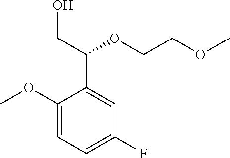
C1(OC)=CC=C(F)C=C1C(CO)OCCOC
